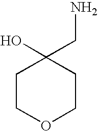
C1COCCC1(O)CN
